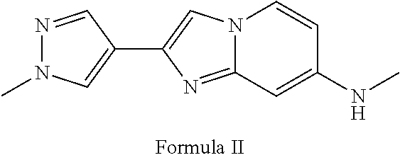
N12C(=NC(C3=CN(C)N=C3)=C1)C=C(NC)C=C2
